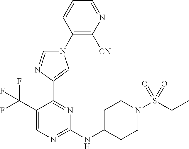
C1(N2C=NC(C3=NC(NC4CCN(S(=O)(=O)CC)CC4)=NC=C3C(F)(F)F)=C2)=C([CN])N=CC=C1
